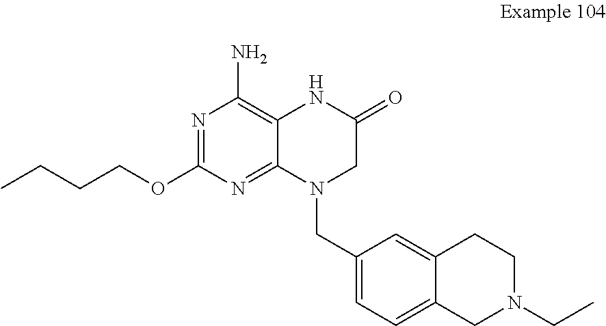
CCCCOC1=NC(N)=C2C(=N1)N(CC1=CC=C3C(=C1)CCN(CC)C3)CC(=O)N2
